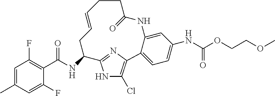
C1=C(C)C=C(F)C(C(NC2CC=CCCC(=O)NC3=CC(NC(OCCOC)=O)=CC=C3C3=C(Cl)NC2=N3)=O)=C1F
